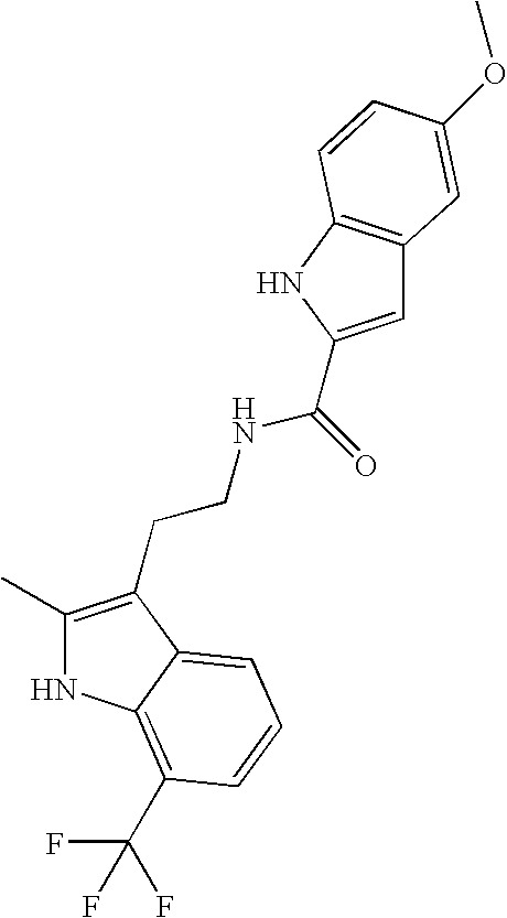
N1C(C)=C(CCNC(=O)C2=CC3=C(N2)C=CC(OC)=C3)C2=CC=CC(C(F)(F)F)=C12
